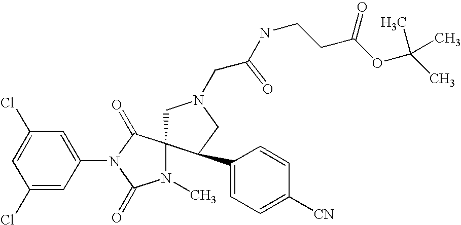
C1=C(Cl)C=C(N2C(=O)C3(N(C)C2=O)CN(CC(=O)NCCC(OC(C)(C)C)=O)CC3C2=CC=C([CN])C=C2)C=C1Cl
